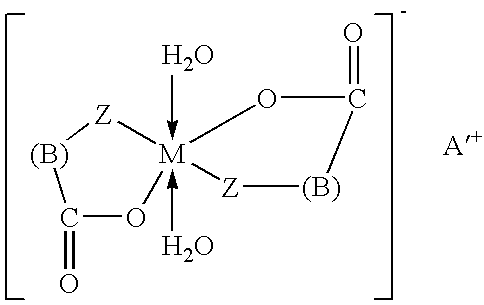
C1(=O)O[M]2(-O)(-O)([Z][(B)]1)OC(=O)[(B)][Z]2.[A+]
